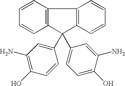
C12=C(C=CC=C1)C1=C(C2(C2=CC(N)=C(O)C=C2)C2=CC=C(O)C(N)=C2)C=CC=C1
